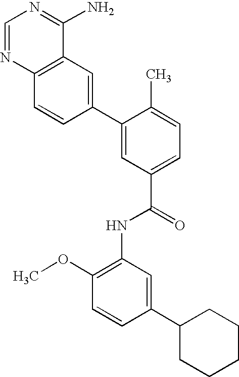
C1=NC2=C(C(N)=N1)C=C(C1=CC(C(=O)NC3=C(OC)C=CC(C4CCCCC4)=C3)=CC=C1C)C=C2
